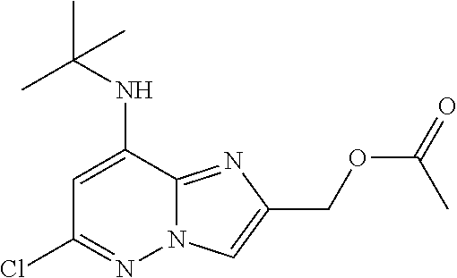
ClC1=NN2C(=NC(COC(=O)C)=C2)C(NC(C)(C)C)=C1
